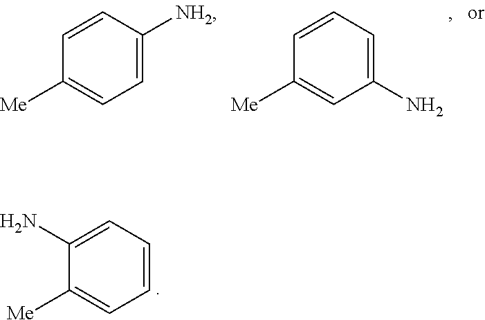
C1(N)=CC=CC=C1[Me].C1=CC=C(N)C=C1[Me].C1=CC([NH2])=CC=C1[Me]
